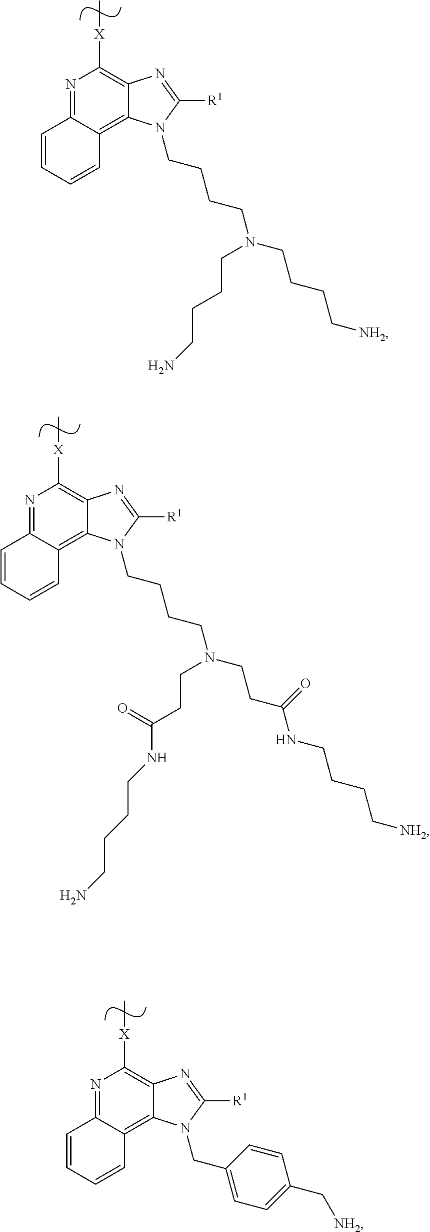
N1=C2C(=C3C(=C1[X]C)N=C([R1])N3CCCCN(CCCC[NH2])CCCCN)C=CC=C2.N1=C2C(=C3C(=C1[X]C)N=C([R1])N3CCCCN(CCC(NCCCC[NH2])=O)CCC(NCCCCN)=O)C=CC=C2.N1=C2C(=C3C(=C1[X]C)N=C([R1])N3CC1=CC=C(C[NH2])C=C1)C=CC=C2
